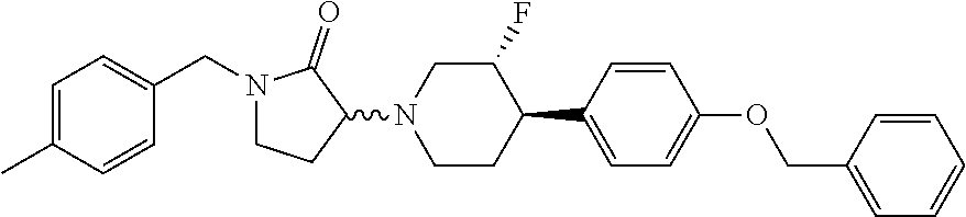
C1=C(C2C(F)CN(C3C(=O)N(CC4=CC=C(C)C=C4)CC3)CC2)C=CC(OCC2=CC=CC=C2)=C1
